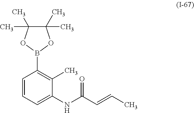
C1=CC=C(NC(=O)C=CC)C(C)=C1B1OC(C)(C)C(C)(C)O1
